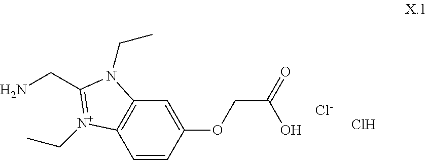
C1=CC(OCC(=O)O)=CC2=C1[N+](CC)=C(CN)N2CC.[Cl-].Cl
